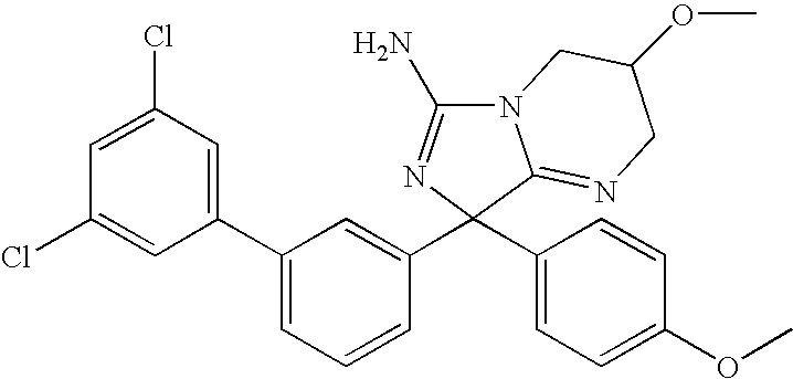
N12C(N)=NC(C3=CC(C4=CC(Cl)=CC(Cl)=C4)=CC=C3)(C3=CC=C(OC)C=C3)C1=NCC(OC)C2
